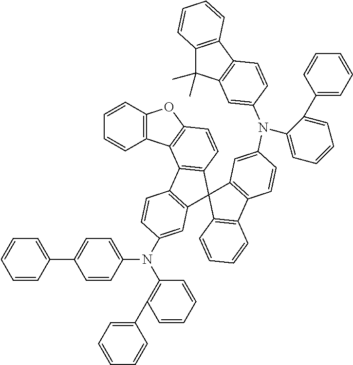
C1=CC(C2=CC=C(N(C3=C(C4=CC=CC=C4)C=CC=C3)C3=CC4=C(C5=C(C=CC6=C5C5=C(C=CC=C5)O6)C45C4=C(C6=C5C=C(N(C5=CC=CC=C5C5=CC=CC=C5)C5=CC7=C(C8=C(C7(C)C)C=CC=C8)C=C5)C=C6)C=CC=C4)C=C3)C=C2)=CC=C1
